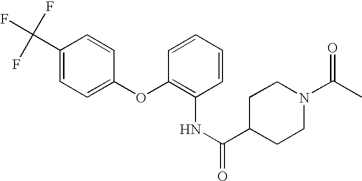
N(C1=C(OC2=CC=C(C(F)(F)F)C=C2)C=CC=C1)C(=O)C1CCN(C(C)=O)CC1
